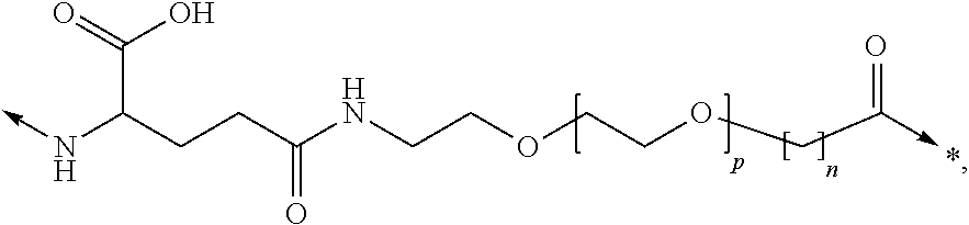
C<-NC(CCC(=O)NCCOCCOCC(=O)->C)C(=O)O
